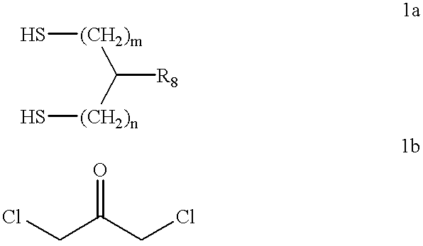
[(CH2)m](S)C([(CH2)n]S)[R8].ClCC(CCl)=O
